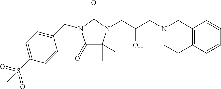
C1(=O)C(C)(C)N(CC(CN2CCC3=C(C2)C=CC=C3)O)C(=O)N1CC1=CC=C(S(=O)(=O)C)C=C1
